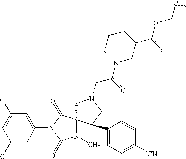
C1(Cl)=CC(N2C(=O)N(C)C3(C2=O)CN(CC(N2CC(C(=O)OCC)CCC2)=O)CC3C2=CC=C([CN])C=C2)=CC(Cl)=C1
